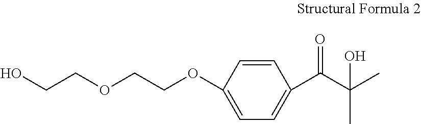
OCCOCCOC1=CC=C(C(=O)C(C)(C)O)C=C1
